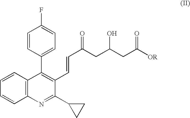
C1=CC(C2=C(C=CC(=O)CC(CC([OR])=O)O)C(C3CC3)=NC3=C2C=CC=C3)=CC=C1F
